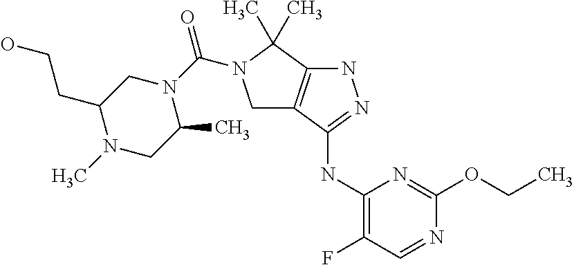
C1(NC2=NNC3=C2CN(C(N2CC(CCO)N(C)CC2C)=O)C3(C)C)=C(F)C=NC(OCC)=N1
